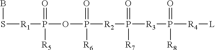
BS[R1]P(=O)([R5])OP(=O)([R6])[R2]P(=O)([R7])[R3]P(=O)([R8])[R4][L]
